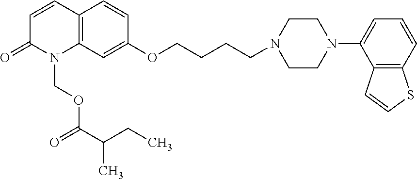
C12=C(C=C(OCCCCN3CCN(C4=CC=CC5=C4C=CS5)CC3)C=C1)N(COC(=O)C(CC)C)C(=O)C=C2
